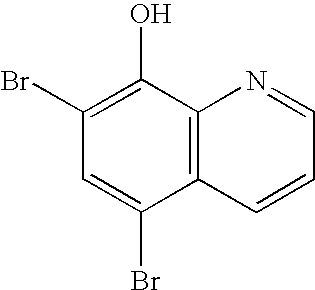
C1(Br)=C(O)C2=C(C(Br)=C1)C=CC=N2
